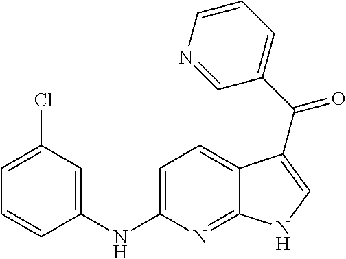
C12=NC(NC3=CC(Cl)=CC=C3)=CC=C1C(C(C1=CC=CN=C1)=O)=CN2
